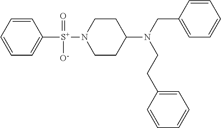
C1=CC=CC=C1[S+](N1CCC(N(CC2=CC=CC=C2)CCC2=CC=CC=C2)CC1)(=O)[O-]
